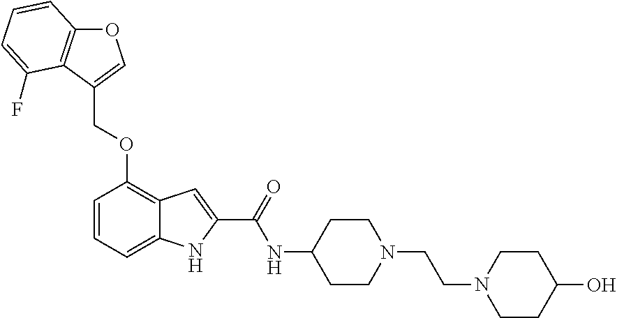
O1C2=C(C(COC3=C4C(=CC=C3)NC(C(=O)NC3CCN(CCN5CCC(O)CC5)CC3)=C4)=C1)C(F)=CC=C2
